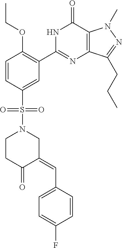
C1=CC(S(N2CC(=CC3=CC=C(F)C=C3)C(=O)CC2)(=O)=O)=CC(C2=NC3=C(C(=O)N2)N(C)N=C3CCC)=C1OCC
